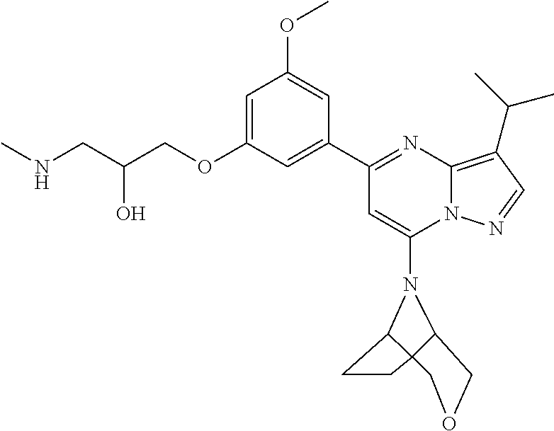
C1=C(OCC(CNC)O)C=C(C2=NC3=C(C(C)C)C=NN3C(N3C4C5(CC4)C3COC5)=C2)C=C1OC
